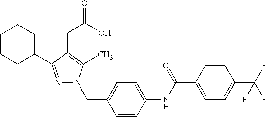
C1=CC(NC(C2=CC=C(C(F)(F)F)C=C2)=O)=CC=C1CN1N=C(C2CCCCC2)C(CC(=O)O)=C1C
